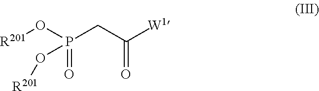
[R201]OP(CC([W1])=O)(=O)O[R201]
